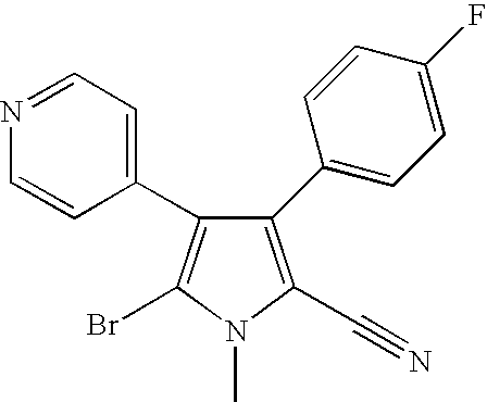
C1(C2=CC=C(F)C=C2)=C(C#N)N(C)C(Br)=C1C1=CC=NC=C1
